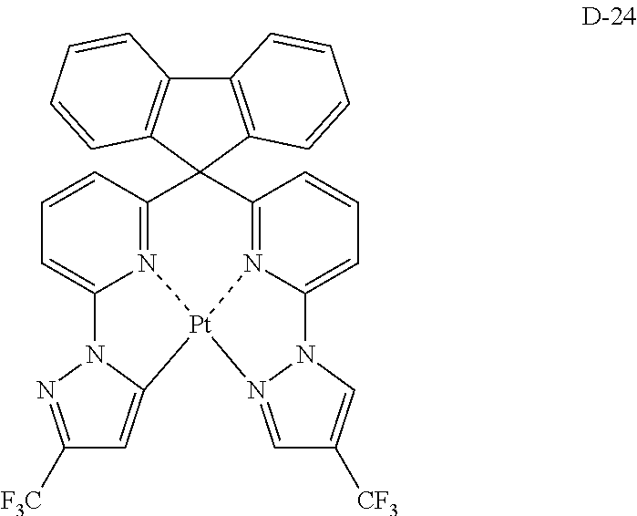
C12=N3C(=CC=C1)N1N(=CC([CF3])=C1)[Pt]31N3=C(C=CC=C3N3N=C([F3C])C=C31)C21C2=C(C3=C1C=CC=C3)C=CC=C2
